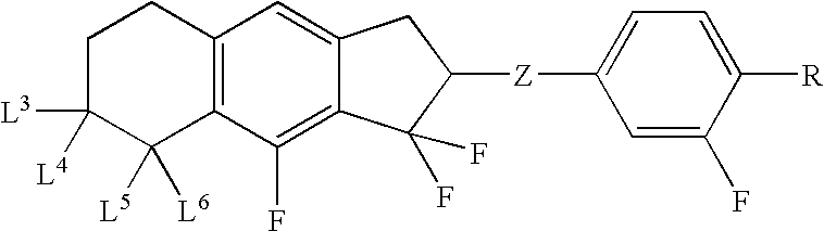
C1C([L3])([L4])C([L5])([L6])C2=C(C1)C=C1C(=C2F)C(F)(F)C([Z]C2=CC=C([R])C(F)=C2)C1
